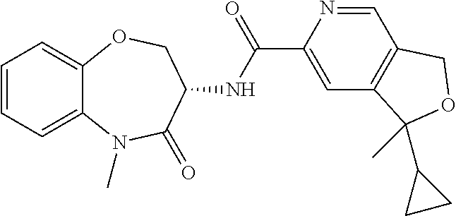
C1=C(C(=O)NC2COC3=CC=CC=C3N(C)C2=O)N=CC2=C1C(C)(C1CC1)OC2
